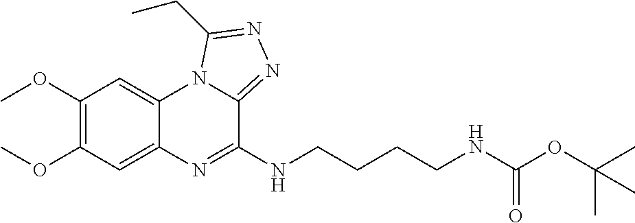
C1(OC)=C(OC)C=C2C(=C1)N1C(=NN=C1CC)C(NCCCCNC(OC(C)(C)C)=O)=N2
